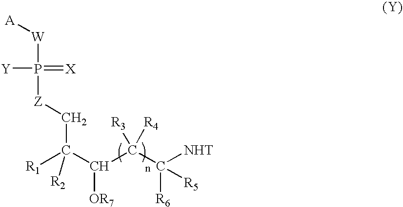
[A][W]P([Z]CC(C(C(C([NHT])([R6])[R5])([R3])[R4])[OR7])([R1])[R2])([Y])=[X]
